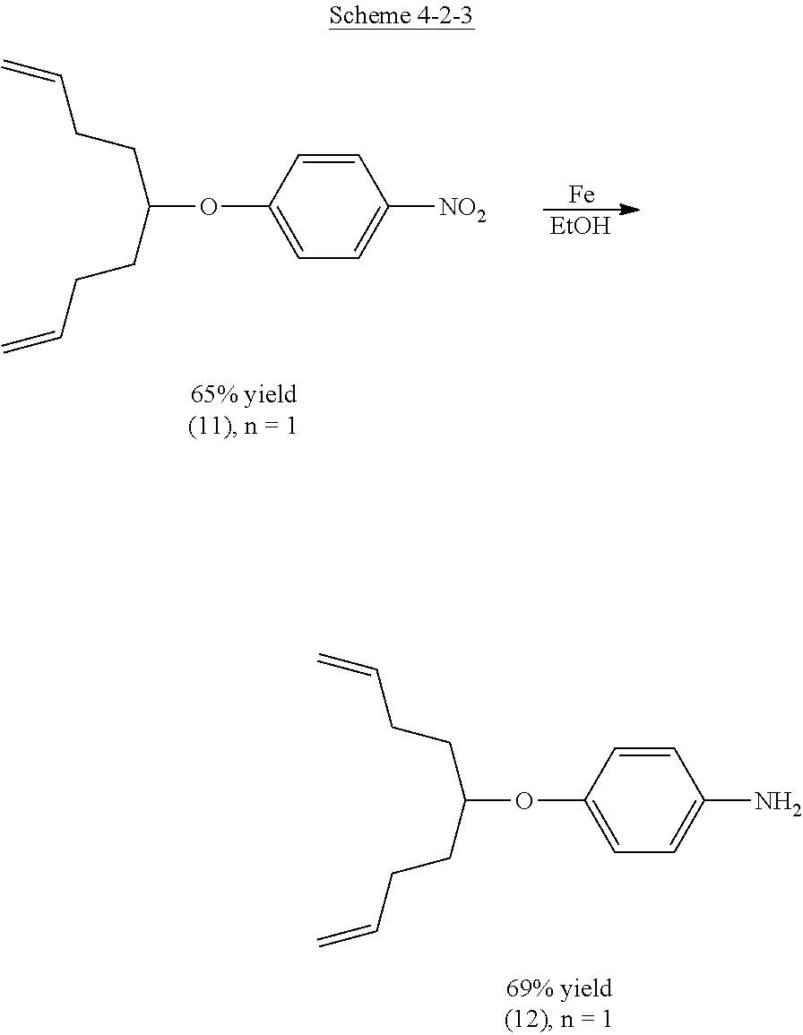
C1=CC(OC(CCC=C)CCC=C)=CC=C1N.C1=CC(OC(CCC=C)CCC=C)=CC=C1[NO2].[Fe].[EtOH]
